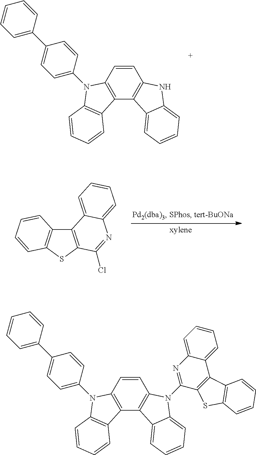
C12=C(C=CC3=C1C1=CC=CC=C1N3)N(C1=CC=C(C3=CC=CC=C3)C=C1)C1=C2C=CC=C1.C12=C(SC3=C1C=CC=C3)C(Cl)=NC1=CC=CC=C21.C1(N2C3=C(C4=C(C=C3)N(C3=CC=C(C5=CC=CC=C5)C=C3)C3=C4C=CC=C3)C3=CC=CC=C32)=NC2=CC=CC=C2C2=C1SC1=C2C=CC=C1
